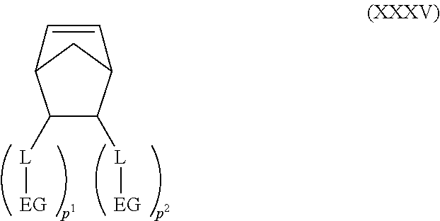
C1([L][EG])C([L][EG])C2CC1C=C2
